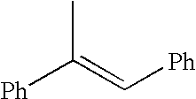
[Ph]C(=C[Ph])C
